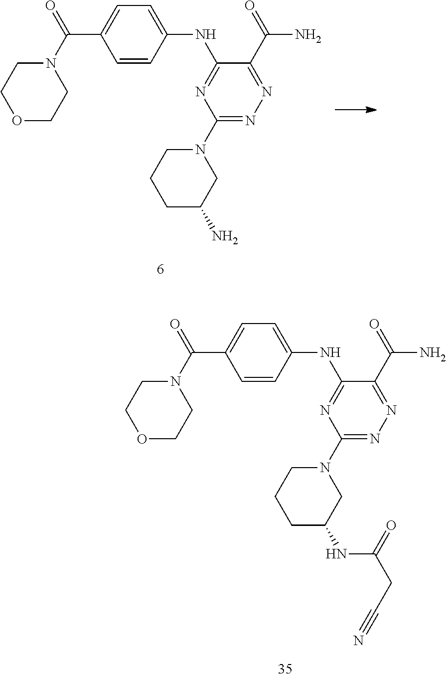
O1CCN(C(=O)C2=CC=C(NC3=NC(N4CCCC(N)C4)=NN=C3C(N)=O)C=C2)CC1.O1CCN(C(=O)C2=CC=C(NC3=NC(N4CCCC(NC(=O)CC#N)C4)=NN=C3C(N)=O)C=C2)CC1
